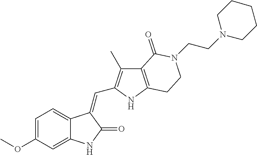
C1(OC)=CC=C2C(=C1)NC(=O)C2=CC1=C(C)C2=C(N1)CCN(CCN1CCCCC1)C2=O
